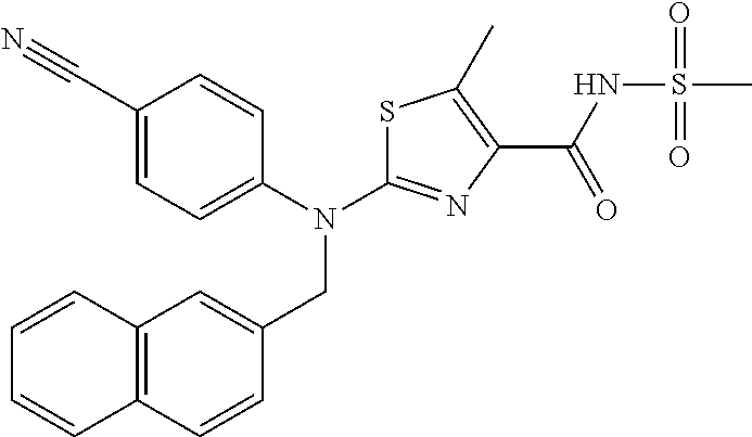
C1(C#N)=CC=C(N(C2=NC(C(NS(C)(=O)=O)=O)=C(C)S2)CC2=CC3=C(C=C2)C=CC=C3)C=C1
